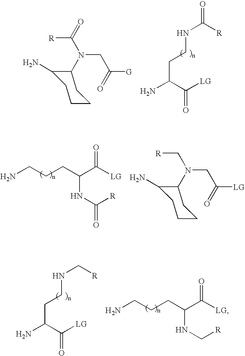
C1(N(C(=O)[R])CC([G])=O)C(N)CCCC1.N(CCC(N)C([LG])=O)C(=O)[R].NCCCC(C([LG])=O)NC(=O)[R].C1(N(C[R])CC([LG])=O)C(N)CCCC1.N(CCC(N)C([LG])=O)C[R].NCCCC(C([LG])=O)NC[R]
